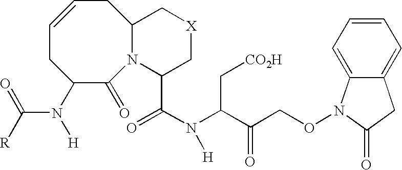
C1(=O)N2C(CC=CCC1N(C([R])=O)[H])C[X]CC2C(N(C(C(CON1C(=O)CC2=CC=CC=C12)=O)C[CO2H])[H])=O
